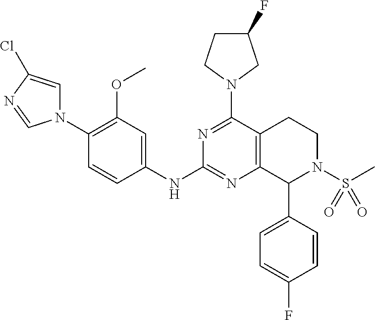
C1=C(C2N(S(C)(=O)=O)CCC3=C2N=C(NC2=CC(OC)=C(N4C=C(Cl)N=C4)C=C2)N=C3N2CC(F)CC2)C=CC(F)=C1
